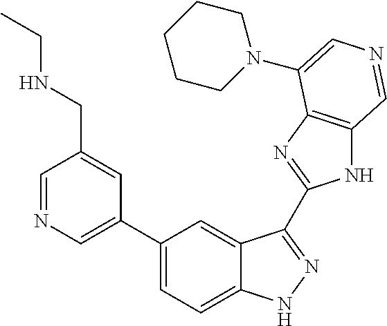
C1(C2=CN=CC(CNCC)=C2)=CC=C2C(=C1)C(C1=NC3=C(N1)C=NC=C3N1CCCCC1)=NN2
